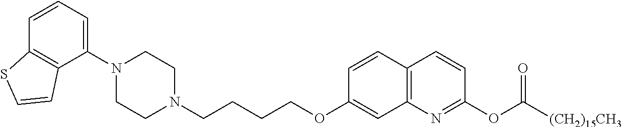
C1N(C2=CC=CC3=C2C=CS3)CCN(CCCCOC2=CC3=C(C=C2)C=CC(OC([(CH2)15CH3])=O)=N3)C1
